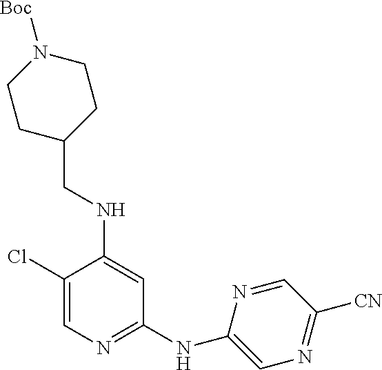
C1(Cl)=CN=C(NC2=CN=C([CN])C=N2)C=C1NCC1CCN([Boc])CC1
